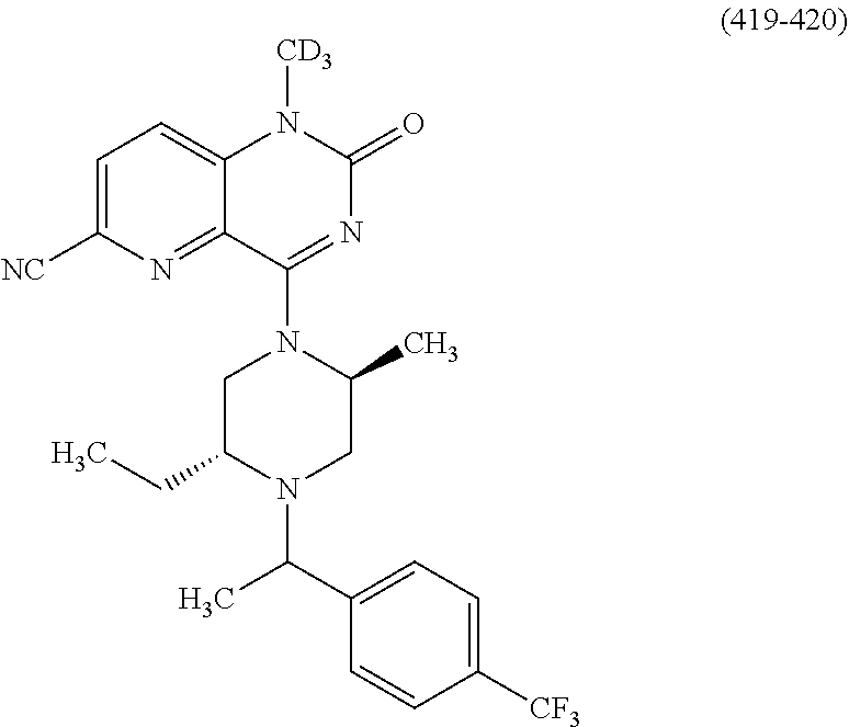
C1=CC([CF3])=CC=C1C(C)N1CC(C)N(C2=NC(=O)N([CD3])C3=CC=C([NC])N=C32)CC1CC
